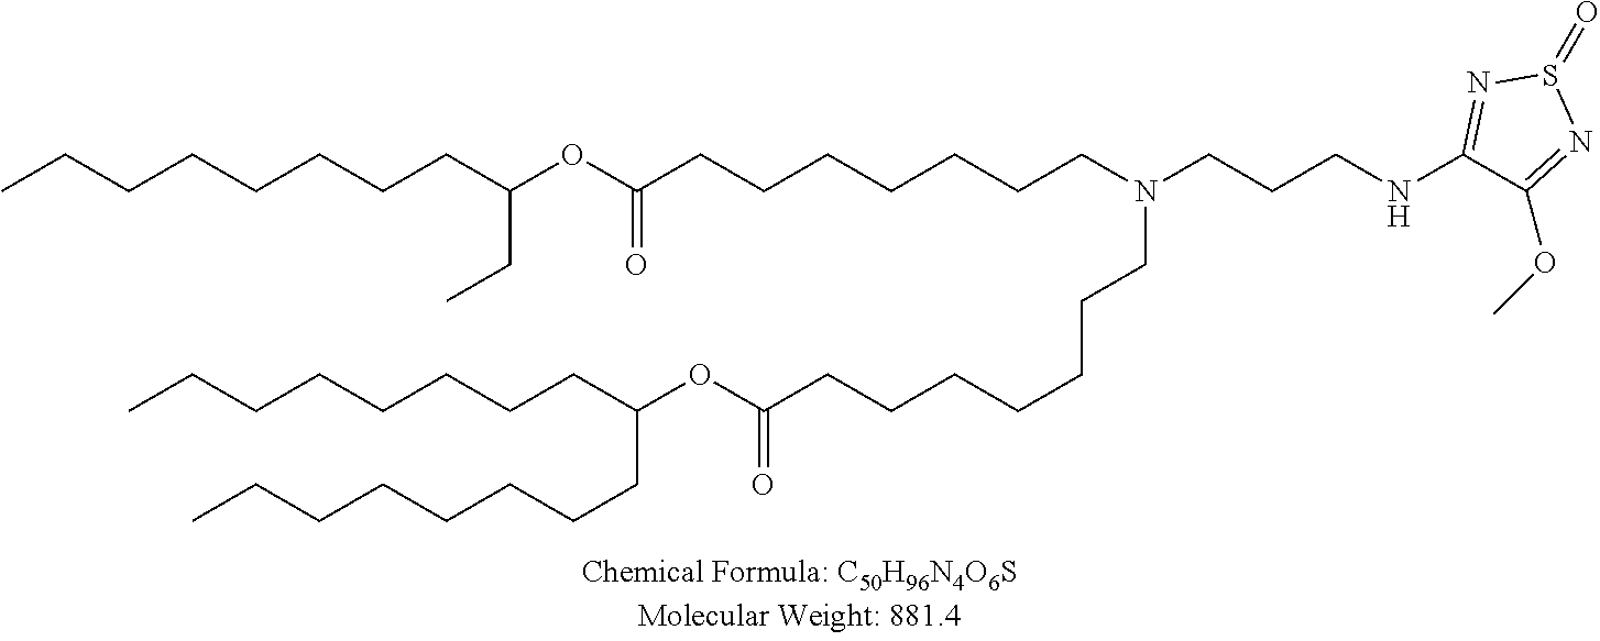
CCCCCCCCC(OC(CCCCCCCN(CCCNC1=NS(=O)N=C1OC)CCCCCCCC(OC(CCCCCCCC)CCCCCCCC)=O)=O)CC
